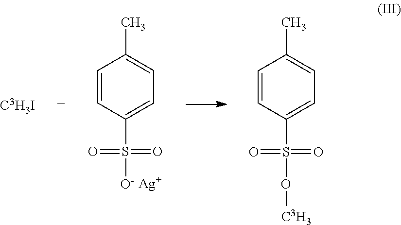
C1=CC(S([O-])(=O)=O)=CC=C1C.[Ag].C1=CC(S(O[C3H3])(=O)=O)=CC=C1C.[C3H3I]
